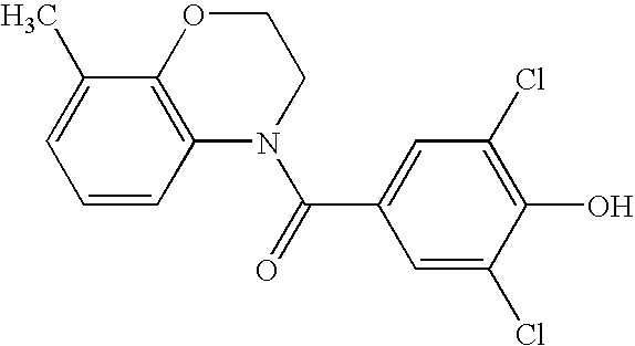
C1=CC2=C(C(C)=C1)OCCN2C(=O)C1=CC(Cl)=C(O)C(Cl)=C1
